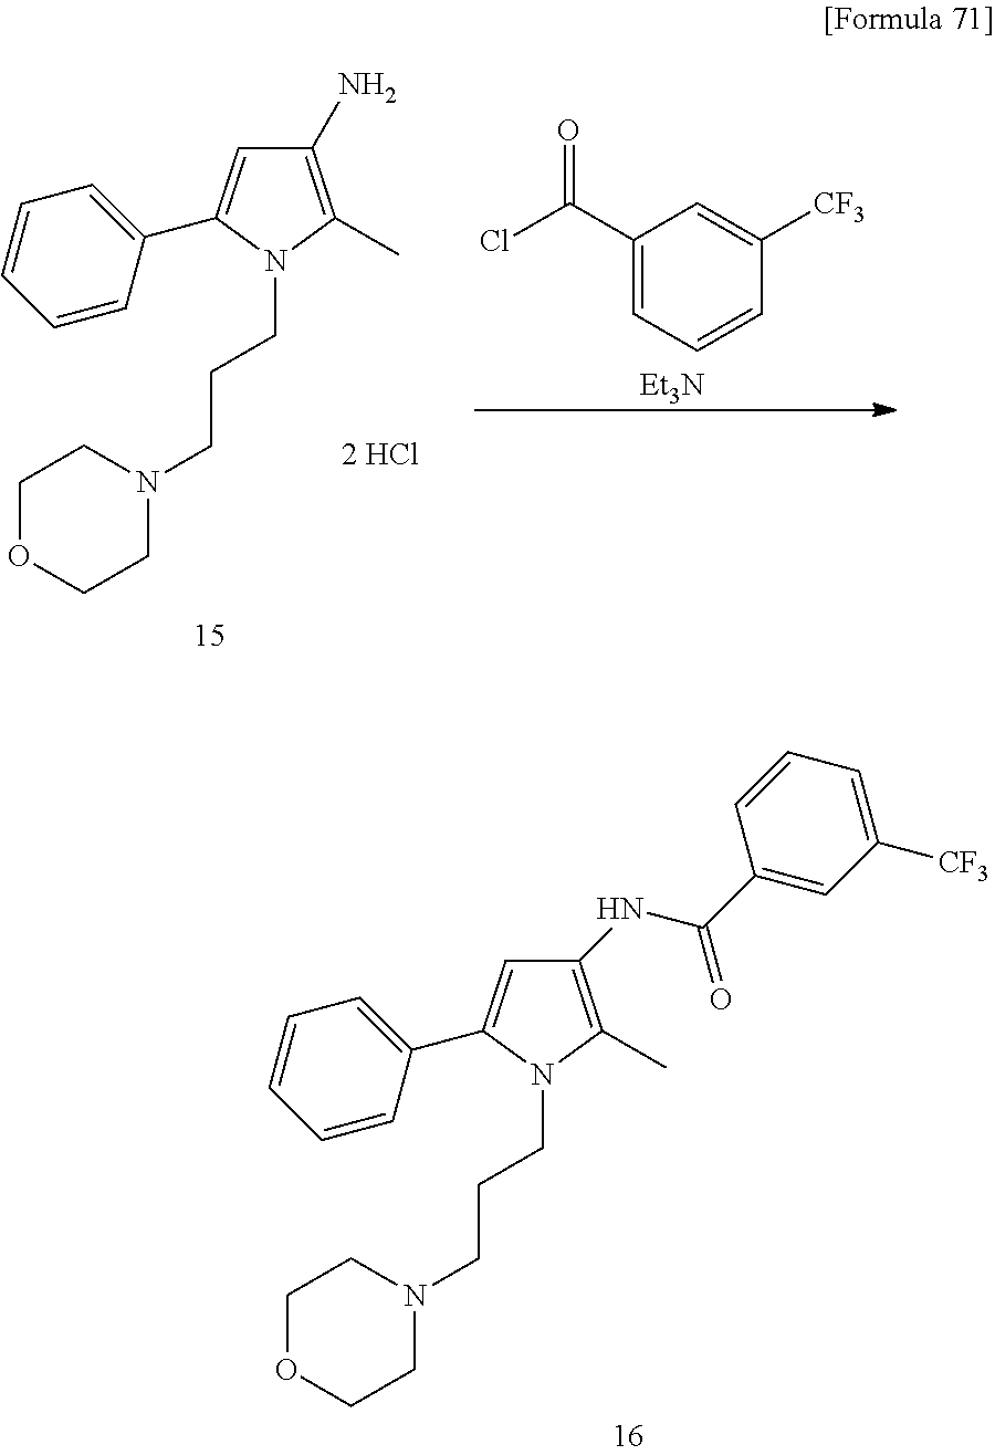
C1=CC=CC(C2=CC(NC(C3=CC([CF3])=CC=C3)=O)=C(C)N2CCCN2CCOCC2)=C1.C1=CC=CC(C2=CC(N)=C(C)N2CCCN2CCOCC2)=C1.ClC(C1=CC=CC([CF3])=C1)=O.[Et3N]
